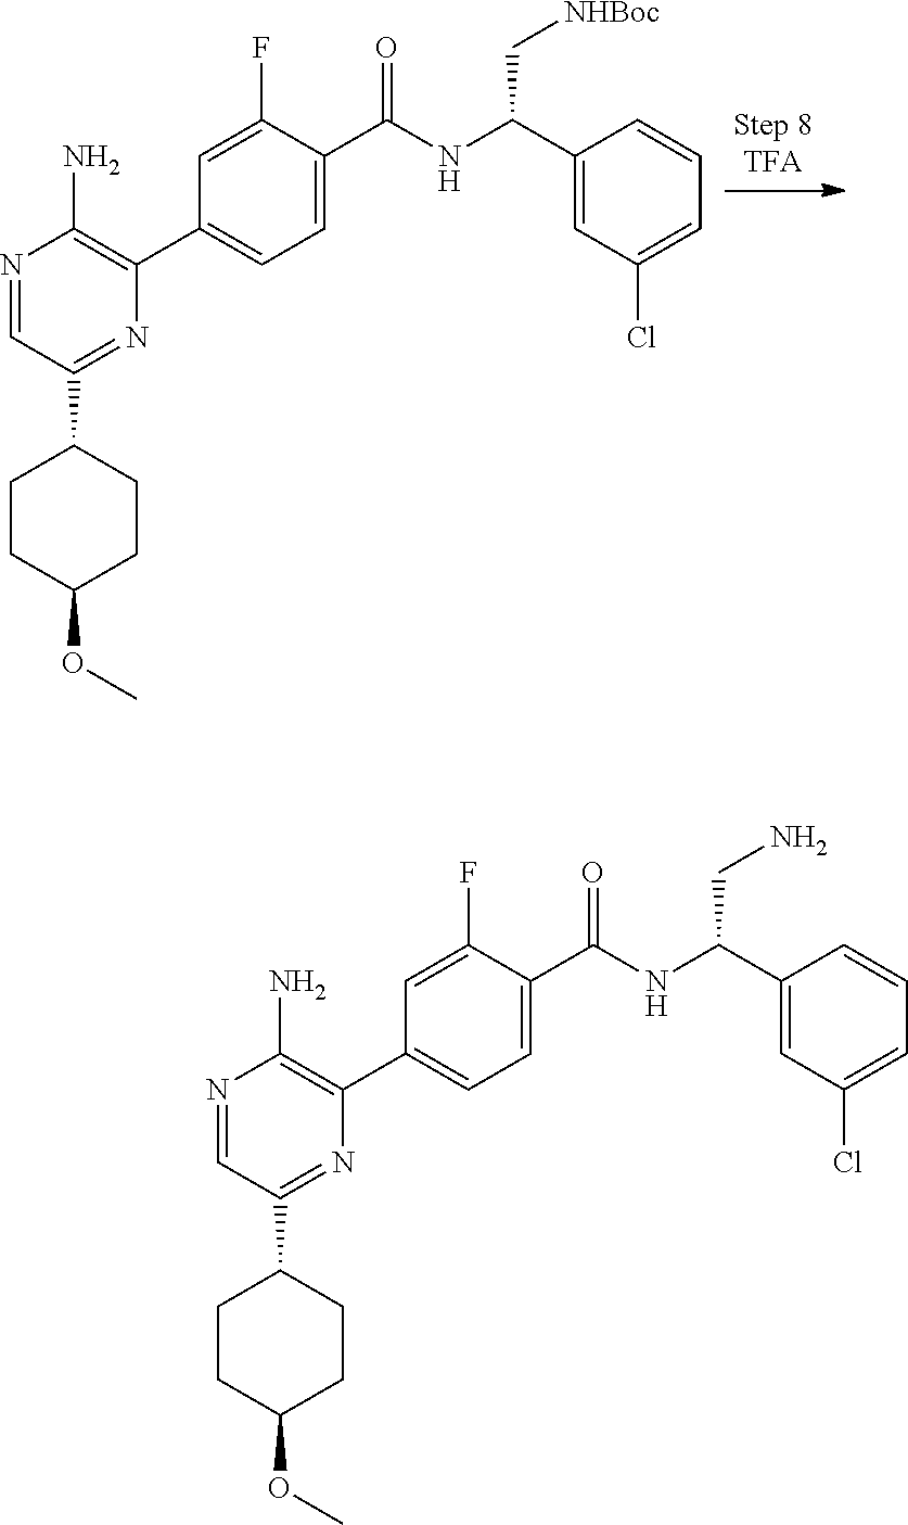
C1=C(F)C(C(NC(C2=CC(Cl)=CC=C2)C[NHBoc])=O)=CC=C1C1=C(N)N=CC(C2CCC(OC)CC2)=N1.C1=C(F)C(C(NC(C2=CC(Cl)=CC=C2)CN)=O)=CC=C1C1=C(N)N=CC(C2CCC(OC)CC2)=N1
